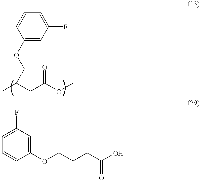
C(C(OC)=O)C(C)COC1=CC(F)=CC=C1.C1=CC(OCCCC(O)=O)=CC(F)=C1
